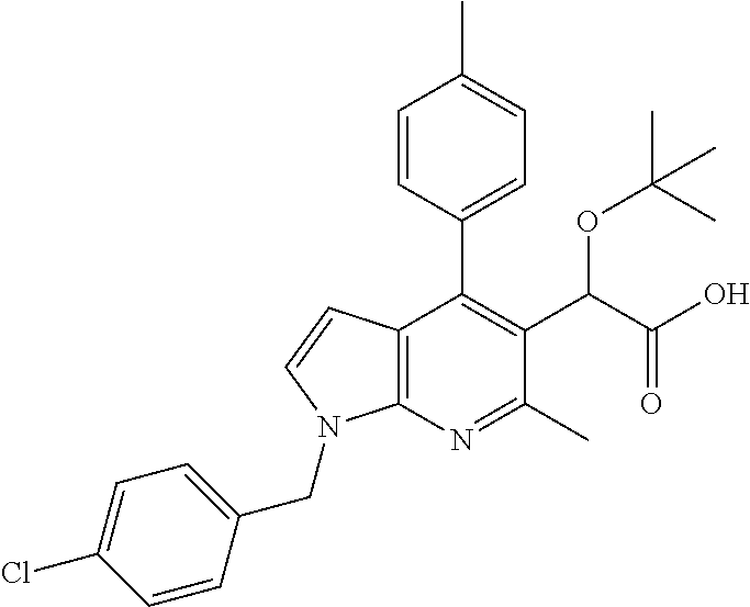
C1=CC(C2=C(C(C(O)=O)OC(C)(C)C)C(C)=NC3=C2C=CN3CC2=CC=C(Cl)C=C2)=CC=C1C
